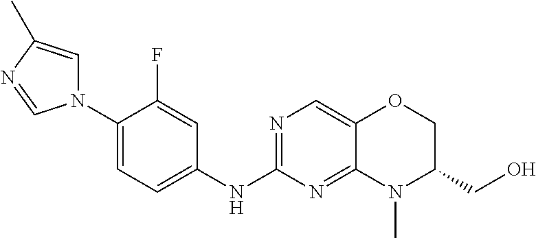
C1(N2C=C(C)N=C2)=CC=C(NC2=NC=C3C(=N2)N(C)C(CO)CO3)C=C1F
